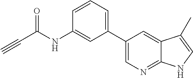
N(C1=CC(C2=CN=C3C(=C2)C(C)=CN3)=CC=C1)C(C#C)=O
